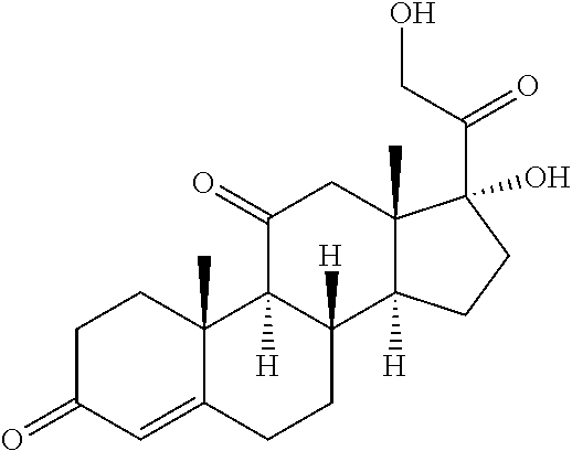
C1C(=O)C=C2C(C)(C1)C1([H])C([H])(CC2)C2([H])C(C)(CC1=O)C(O)(C(=O)CO)CC2
